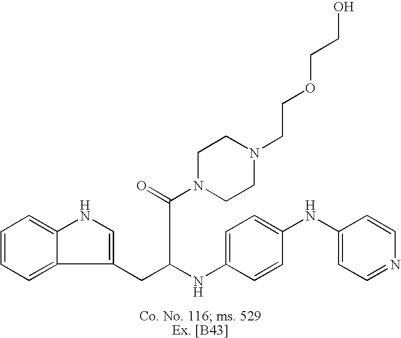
C1=CC=C2C(=C1)NC=C2CC(NC1=CC=C(NC2=CC=NC=C2)C=C1)C(=O)N1CCN(CCOCCO)CC1
